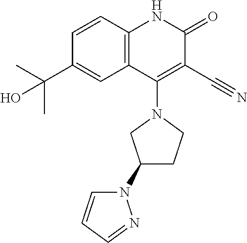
C1=CC2=C(C=C1C(C)(C)O)C(N1CC(N3C=CC=N3)CC1)=C(C#N)C(=O)N2
